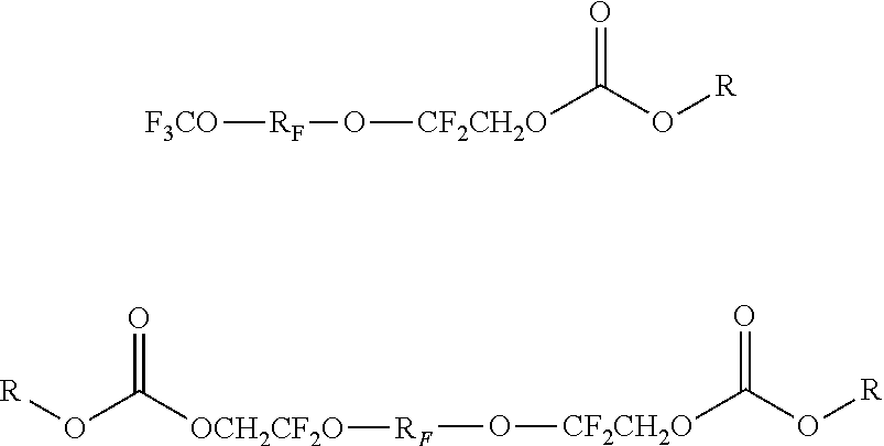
[F3CO][RF]O[CF2CH2O]C(=O)O[R].O([CF2CH2O]C(=O)O[R])[RF][OCH2CF2O]C(=O)O[R]
